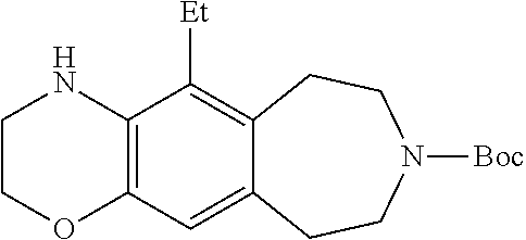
C12=C(C([Et])=C3C(=C1)CCN([Boc])CC3)NCCO2
